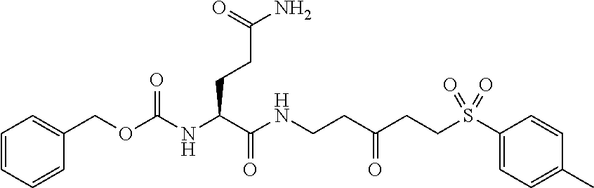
C1=CC=CC(COC(NC(C(NCCC(CCS(C2=CC=C(C)C=C2)(=O)=O)=O)=O)CCC(N)=O)=O)=C1
